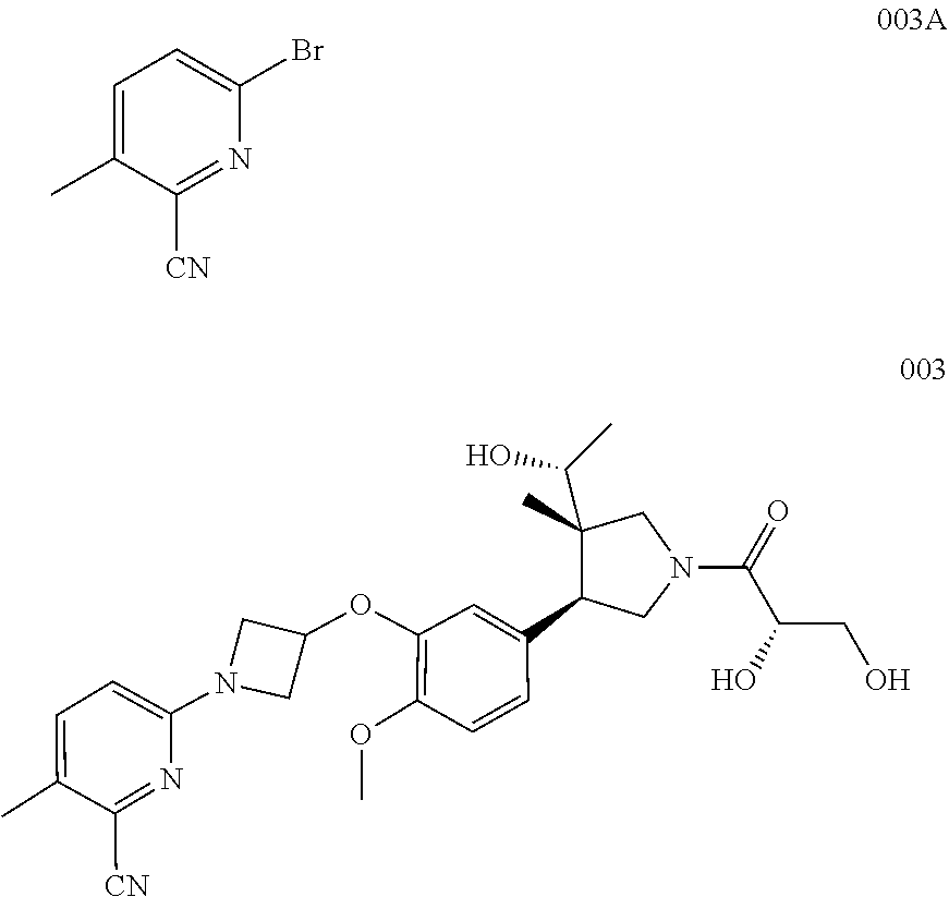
C1=C(C2C(C(C)O)(C)CN(C(C(CO)O)=O)C2)C=CC(OC)=C1OC1CN(C2=CC=C(C)C([CN])=N2)C1.C1=C(C)C([CN])=NC(Br)=C1
